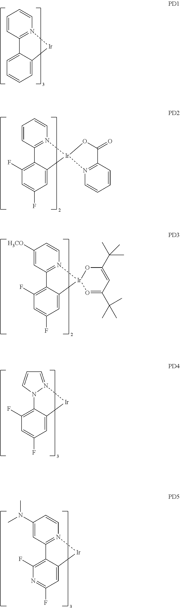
C12=N(C=CC=C1)[Ir]C1=CC=CC=C21.C12=N(C=CC=C1)[Ir]1(C3=CC(F)=CC(F)=C23)N2=C(C=CC=C2)C(=O)O1.C12=N(C=CC([H3CO])=C1)[Ir]1(C3=CC(F)=CC(F)=C23)O=C(C(C)(C)C)C=C(C(C)(C)C)O1.N12C3=C(F)C=C(F)C=C3[Ir]N1=CC=C2.C12=N(C=CC(N(C)C)=C1)[Ir]C1=CC(F)=NC(F)=C21
